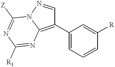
C1(C2=CC=CC([R])=C2)=C2N(N=C1)C([Z])=NC([R1])=N2
